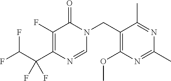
C1(F)=C(C(C(F)F)(F)F)N=CN(CC2=C(OC)N=C(C)N=C2C)C1=O
